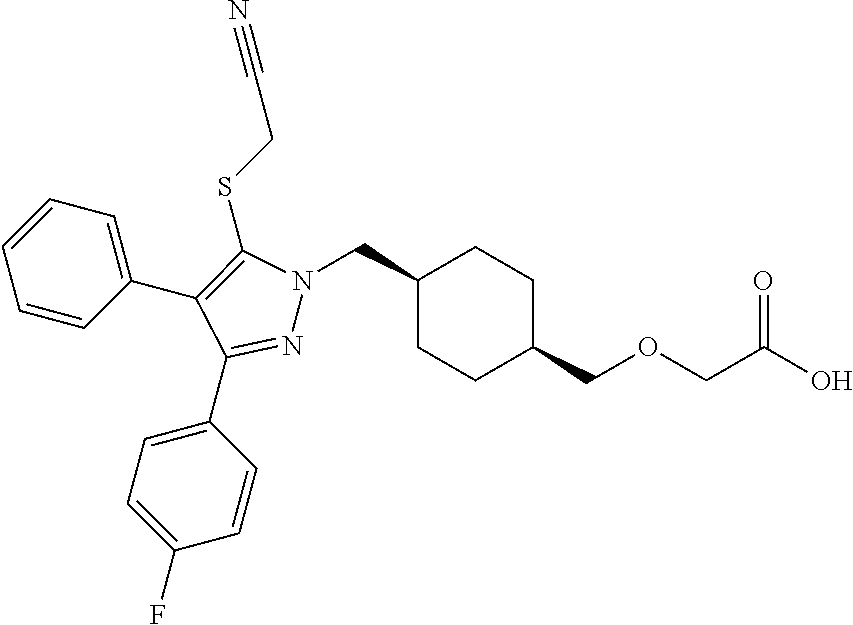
C1(CN2N=C(C3=CC=C(F)C=C3)C(C3=CC=CC=C3)=C2SCC#N)CCC(COCC(O)=O)CC1
